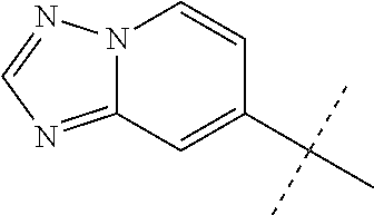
N12C(=NC=N1)C=C(C(C)(C)C)C=C2
